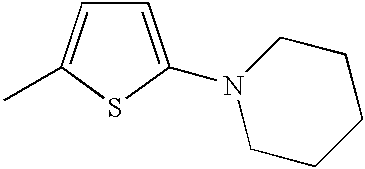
C1=C(N2CCCCC2)SC(C)=C1
